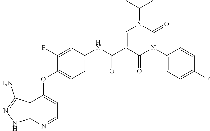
N1=C(N)C2=C(N=CC=C2OC2=CC=C(NC(C3=CN(C(C)C)C(=O)N(C4=CC=C(F)C=C4)C3=O)=O)C=C2F)N1
